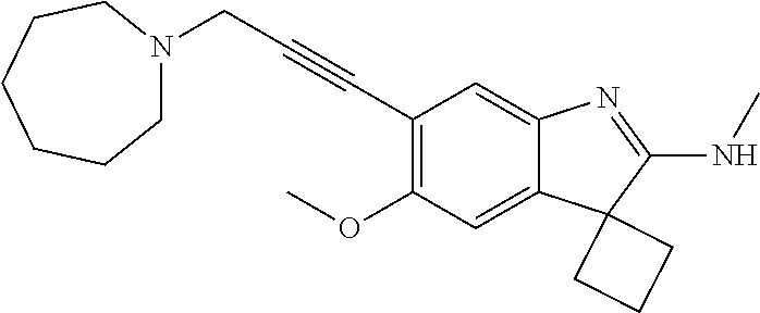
C12=CC(OC)=C(C#CCN3CCCCCC3)C=C1N=C(NC)C21CCC1
